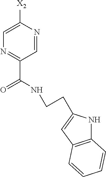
C12=C(C=C(CCNC(C3=NC=C([X2])N=C3)=O)N1)C=CC=C2
